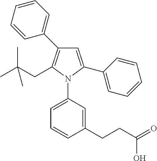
C1=C(C2=CC=CC=C2)N(C2=CC=CC(CCC(=O)O)=C2)C(CC(C)(C)C)=C1C1=CC=CC=C1
